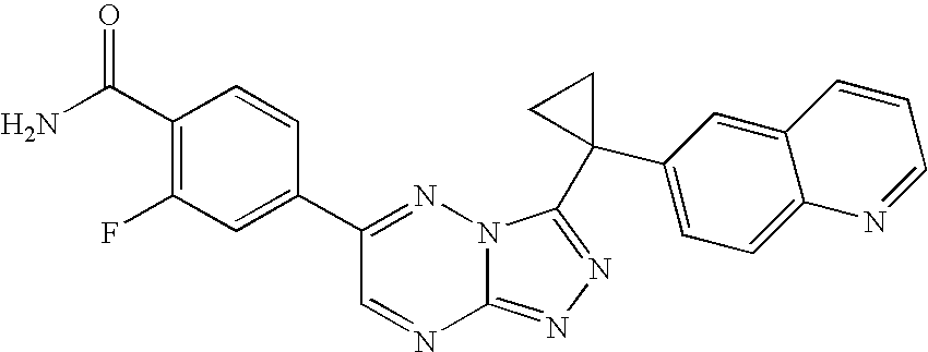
C12=NN=C(C3(C4=CC=C5C(=C4)C=CC=N5)CC3)N1N=C(C1=CC(F)=C(C(N)=O)C=C1)C=N2
